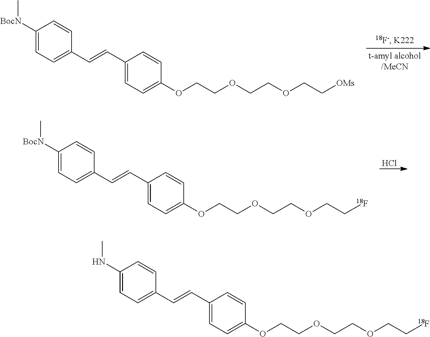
C1([BocN]C)=CC=C(C=CC2=CC=C(OCCOCCOCC[OMs])C=C2)C=C1.Cl.C1([BocN]C)=CC=C(C=CC2=CC=C(OCCOCCOCC[18F])C=C2)C=C1.C1(NC)=CC=C(C=CC2=CC=C(OCCOCCOCC[18F])C=C2)C=C1
